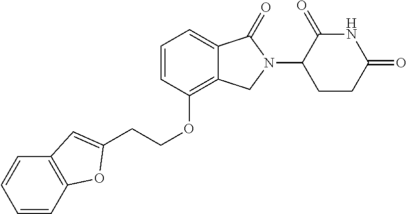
O(C1=C2C(=CC=C1)C(=O)N(C1CCC(=O)NC1=O)C2)CCC1=CC2=C(C=CC=C2)O1
